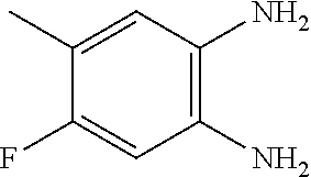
C1(C)=CC(N)=C(N)C=C1F
